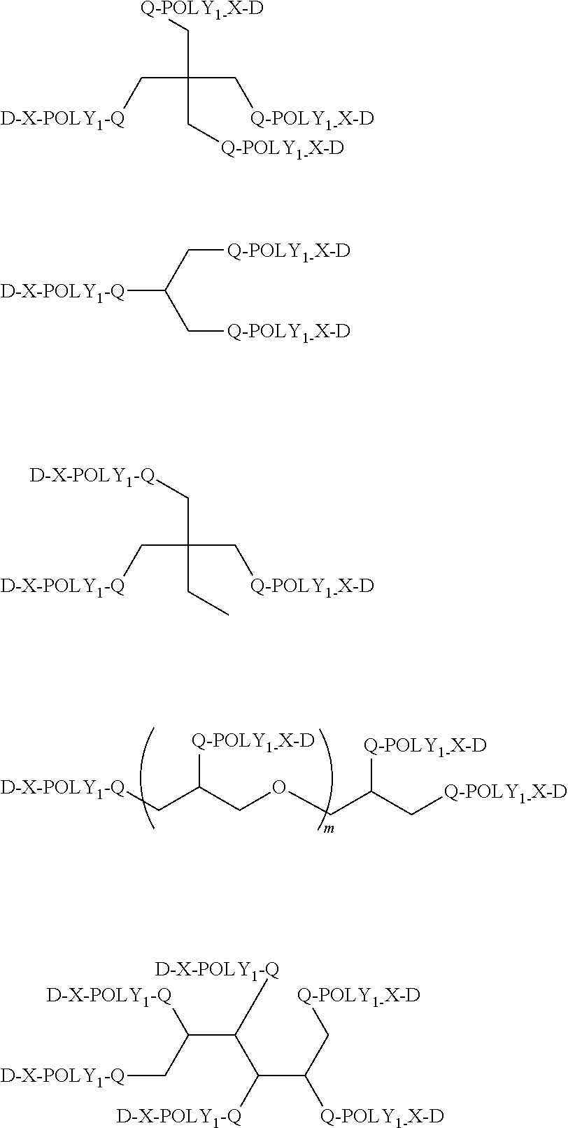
[D-X-POLY1-Q]CC(COCC(C[Q-POLY1-X-D])[Q-POLY1-X-D])[Q-POLY1-X-D].C(C(C[Q-POLY1-X-D])(C[Q-POLY1-X-D])C[D-X-POLY1-Q])[Q-POLY1-X-D].[D-X-POLY1-Q]C(C[Q-POLY1-X-D])C[Q-POLY1-X-D].C(C(CC)(C[Q-POLY1-X-D])C[D-X-POLY1-Q])[D-X-POLY1-Q].C(C([D-X-POLY1-Q])C(C(C[Q-POLY1-X-D])[Q-POLY1-X-D])[D-X-POLY1-Q])(C[D-X-POLY1-Q])[D-X-POLY1-Q]
